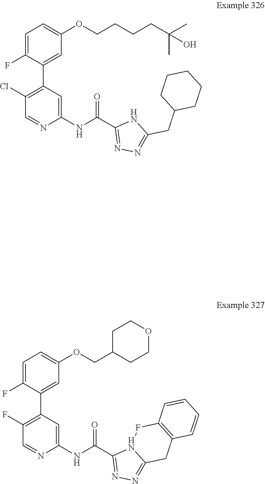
C1(Cl)=C(C2=CC(OCCCCC(C)(C)O)=CC=C2F)C=C(NC(=O)C2=NN=C(CC3CCCCC3)N2)N=C1.C1(F)=C(C2=CC(OCC3CCOCC3)=CC=C2F)C=C(NC(=O)C2=NN=C3N2FC2=C(C3)C=CC=C2)N=C1
